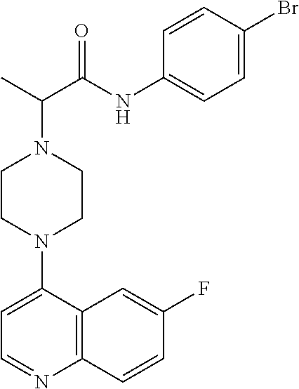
C1CN(C2=CC=NC3=C2C=C(F)C=C3)CCN1C(C(NC1=CC=C(Br)C=C1)=O)C
